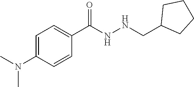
C1=C(N(C)C)C=CC(C(NNCC2CCCC2)=O)=C1
